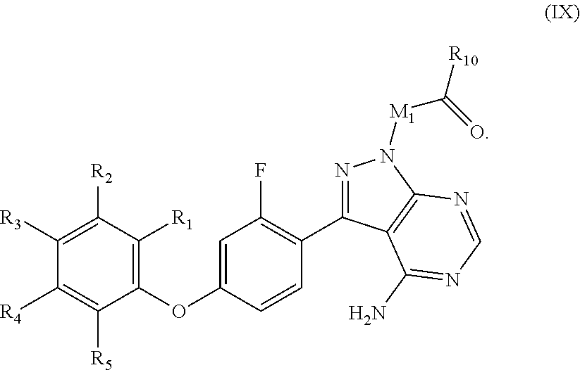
C1([R3])=C([R2])C([R1])=C(OC2=CC(F)=C(C3=NN([M1]C(=O)[R10])C4=C3C(N)=NC=N4)C=C2)C([R5])=C1[R4]
